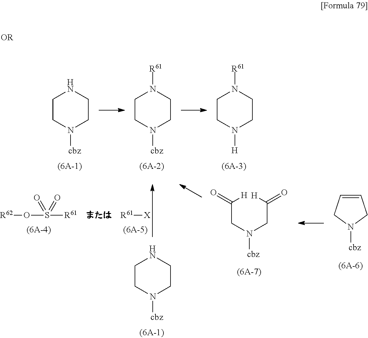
C1CN([cbz])CCN1[R61].C1CN([H])CCN1[R61].C1CN([cbz])CCN1.C1CN([cbz])CCN1.C(CN(CC([H])=O)[cbz])([H])=O.C1=CCN([cbz])C1.[R62]OS([R61])(=O)=O.[R61][X]
